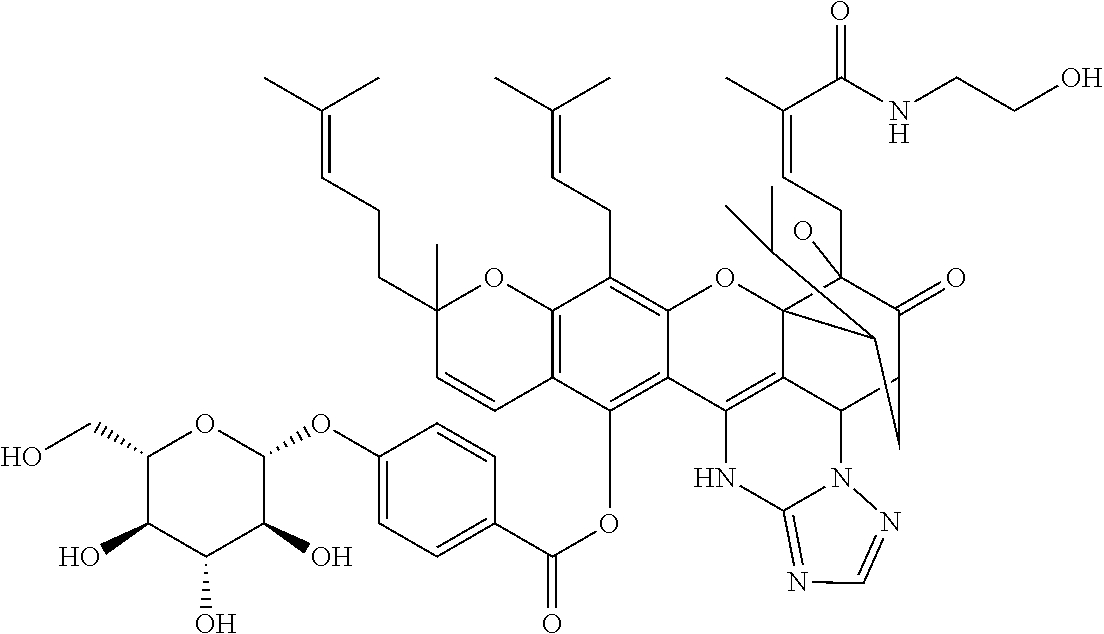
C12=C(C(OC(=O)C3=CC=C(OC4C(O)C(O)C(O)C(CO)O4)C=C3)=C3C(=C1CC=C(C)C)OC14C5=C3NC3=NC=NN3C5C(C(=O)C1(CC=C(C)C(NCCO)=O)O)CC4C(C)C)C=CC(CCC=C(C)C)(C)O2
